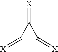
C1(=[X])C(=[X])C1=[X]
